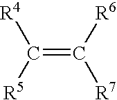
C(=C([R6])[R7])([R5])[R4]
